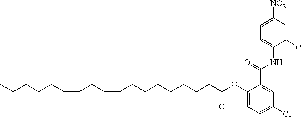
C1(OC(CCCCCCCC=CCC=CCCCCC)=O)=CC=C(Cl)C=C1C(NC1=CC=C([NO2])C=C1Cl)=O
